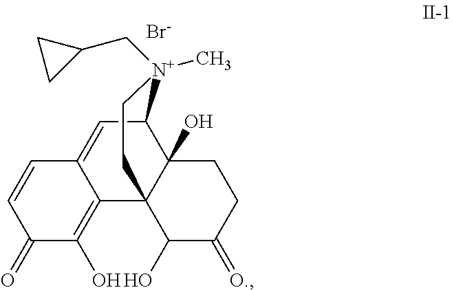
[Br-].C1C2(O)C3(C(O)C(=[O.])C1)C1=C(O)C(=O)C=CC1=CC2[N+](C)(CC1CC1)CC3
